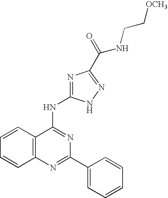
C12=C(N=C(C3=CC=CC=C3)N=C1NC1=NC(C(=O)NCC[OCH3])=NN1)C=CC=C2
